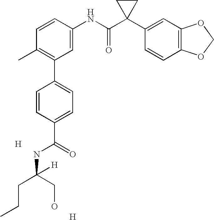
C1=CC(NC(C2(C3=CC4=C(C=C3)OCO4)CC2)=O)=CC(C2=CC=C(C(=O)NC(CCC)(CO)[H])C=C2)=C1C.[H].[H]
